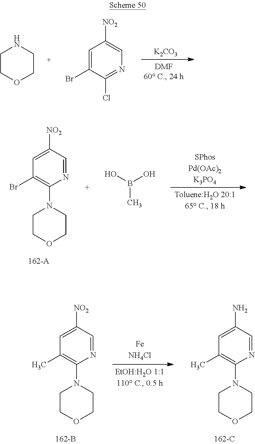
C1COCCN1.C1=C(Br)C(Cl)=NC=C1[NO2].[K2CO3].C1=C([NO2])C=NC(N2CCOCC2)=C1Br.B(C)(O)O.[SPhosPd(OAc)2K3PO4].C1=C([NO2])C=NC(N2CCOCC2)=C1C.C1=C(N)C=NC(N2CCOCC2)=C1C
